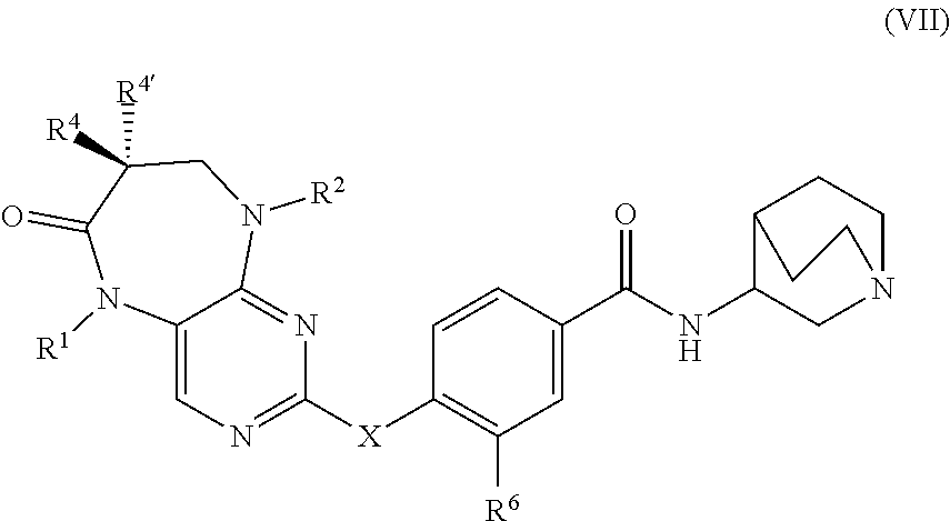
C1=C(C(NC2CN3CCC2CC3)=O)C=CC([X]C2=NC=C3C(=N2)N([R2])CC([R4])([R4])C(=O)N3[R1])=C1[R6]
